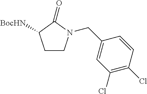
C1CN(CC2=CC(Cl)=C(Cl)C=C2)C(=O)C1[BocHN]
